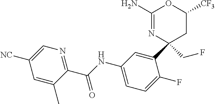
C1(N)=NC(C2=CC(NC(C3=NC=C([NC])C=C3C)=O)=CC=C2F)(CF)CC([CF3])O1
